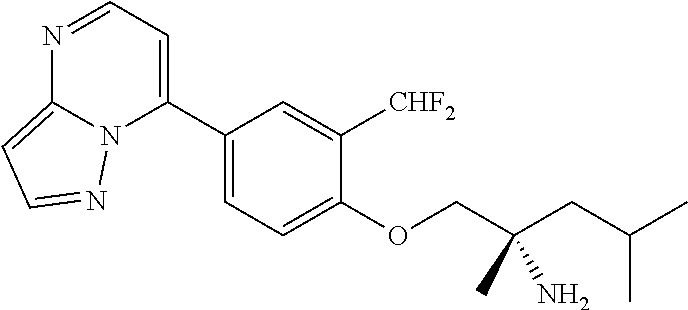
C1(C2=CC=NC3=CC=NN23)=CC=C(OCC(CC(C)C)(N)C)C([CHF2])=C1
